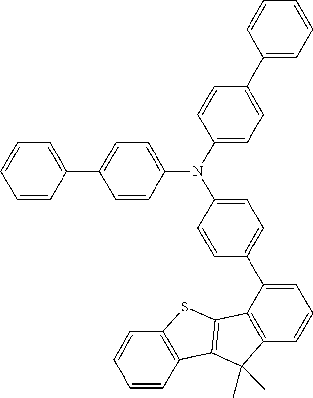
C1=CC(N(C2=CC=C(C3=CC=CC=C3)C=C2)C2=CC=C(C3=CC=CC4=C3C3=C(C4(C)C)C4=C(S3)C=CC=C4)C=C2)=CC=C1C1=CC=CC=C1
